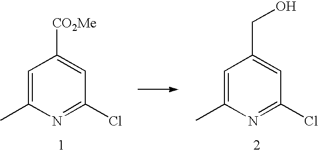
C1=C(C)N=C(Cl)C=C1[CO2Me].C1=C(C)N=C(Cl)C=C1CO
